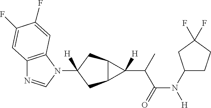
C12=C(N(C3([H])CC4C(C3)C4(C(C(N([H])C3CCC(F)(F)C3)=O)C)[H])C=N1)C=C(F)C(F)=C2
